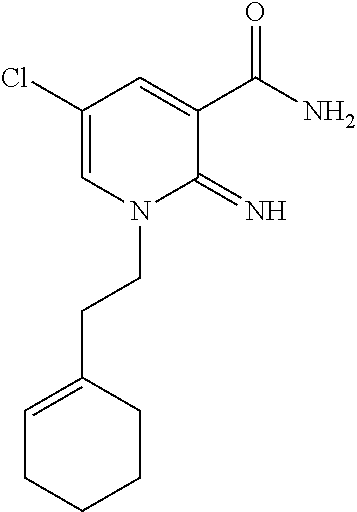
C1(Cl)=CN(CCC2=CCCCC2)C(=N)C(C(N)=O)=C1
